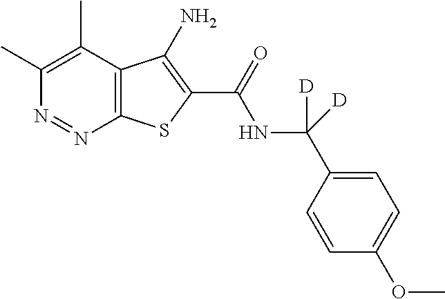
C1(C)=C(C)C2=C(N=N1)SC(C(=O)NC([D])([D])C1=CC=C(OC)C=C1)=C2N
